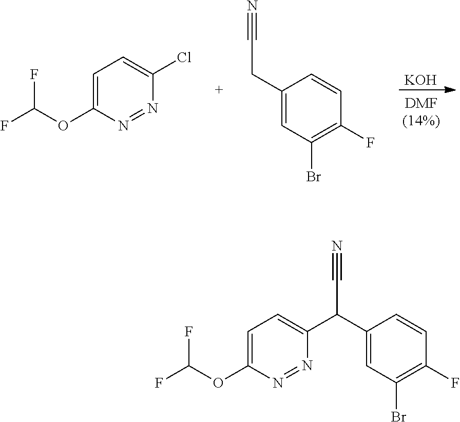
[KOH].C1=C(OC(F)F)N=NC(Cl)=C1.C1(CC#N)=CC(Br)=C(F)C=C1.C1=C(OC(F)F)N=NC(C(C2=CC(Br)=C(F)C=C2)C#N)=C1
